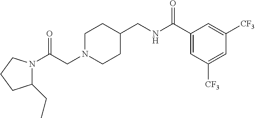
C(CN1CCC(CNC(C2=CC([CF3])=CC([CF3])=C2)=O)CC1)(=O)N1C(CC)CCC1
